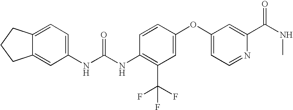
C12=CC(NC(NC3=C(C(F)(F)F)C=C(OC4=CC=NC(C(NC)=O)=C4)C=C3)=O)=CC=C1CCC2
